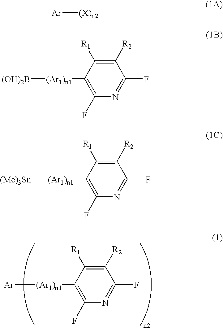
[(Ar1)n1](C1=C(F)N=C(F)C([R2])=C1[R1])[Ar].[Ar][(X)n2].[(OH)2B][(Ar1)n1]C1=C(F)N=C(F)C([R2])=C1[R1].[(Me)3Sn][(Ar1)n1]C1=C(F)N=C(F)C([R2])=C1[R1]
